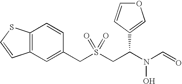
C1(CS(CC(N(C=O)O)C2=COC=C2)(=O)=O)=CC2=C(C=C1)SC=C2
